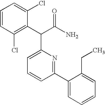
C1=CC=C(Cl)C(C(C(N)=O)C2=CC=CC(C3=CC=CC=C3CC)=N2)=C1Cl
